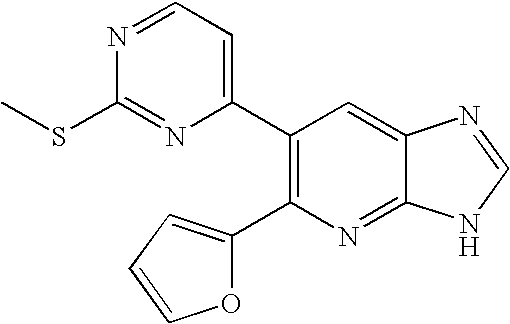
C1(C2=C(C3=CC=NC(SC)=N3)C=C3C(=N2)NC=N3)=CC=CO1
